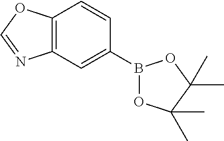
C12=C(C=C(B3OC(C)(C)C(C)(C)O3)C=C1)N=CO2
